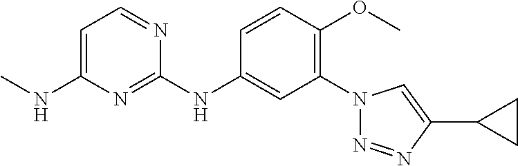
C1(N2N=NC(C3CC3)=C2)=C(OC)C=CC(NC2=NC(NC)=CC=N2)=C1
